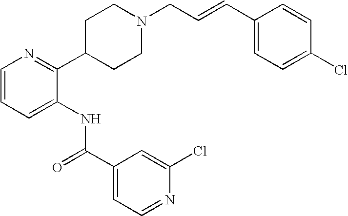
C1C(C2=NC=CC=C2NC(C2=CC=NC(Cl)=C2)=O)CCN(CC=CC2=CC=C(Cl)C=C2)C1
